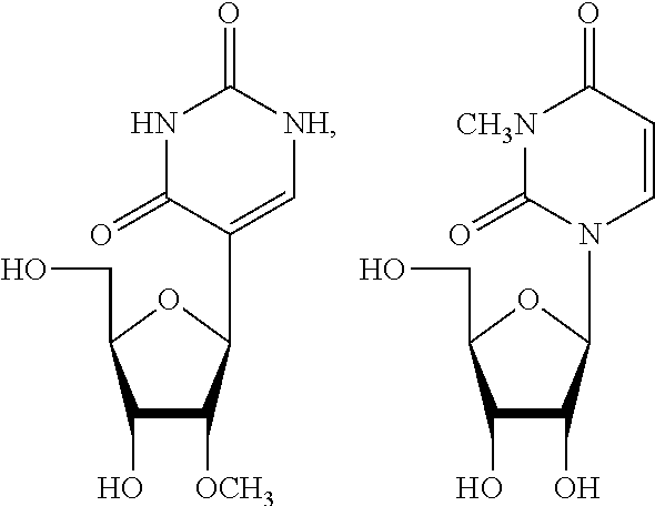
C1(O)C([OCH3])C(C2=C[NH]C(=O)NC2=O)OC1CO.C1(O)C(O)C(N2C=CC(=O)[CH3N]C2=O)OC1CO
